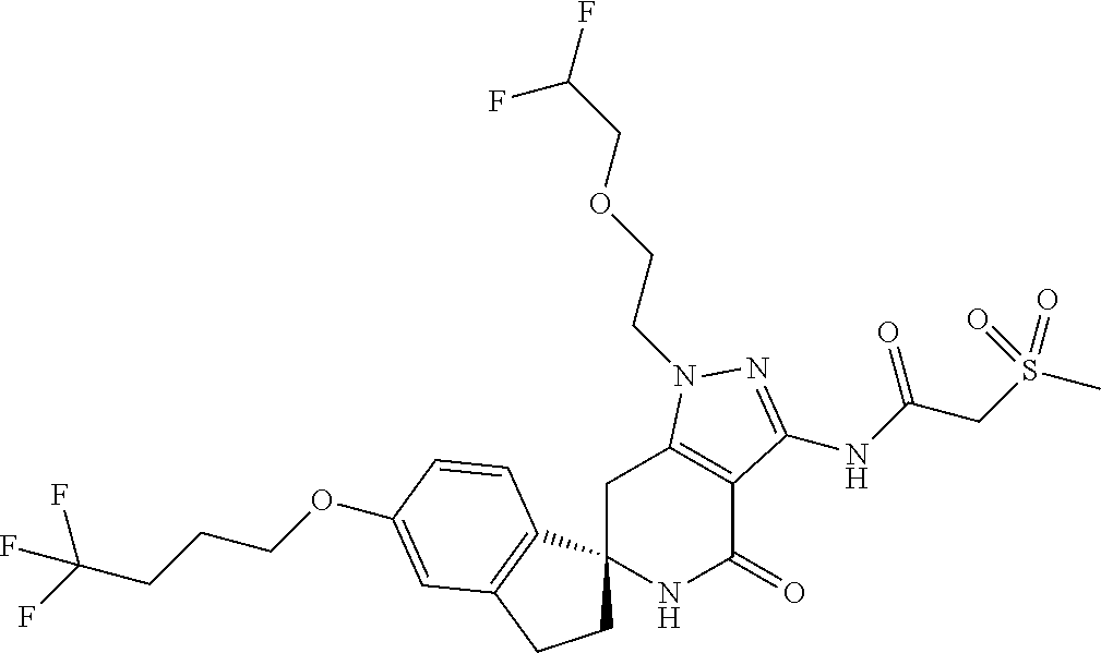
C1C2(C3=C(C1)C=C(OCCCC(F)(F)F)C=C3)NC(=O)C1=C(C2)N(CCOCC(F)F)N=C1NC(CS(C)(=O)=O)=O
